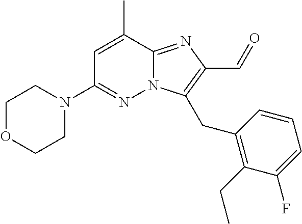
C1OCCN(C2=NN3C(=NC(C=O)=C3CC3=C(CC)C(F)=CC=C3)C(C)=C2)C1
